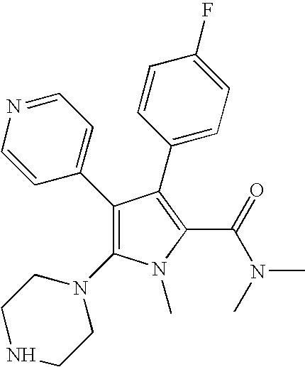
C1(C2=CC=NC=C2)=C(N2CCNCC2)N(C)C(C(=O)N(C)C)=C1C1=CC=C(F)C=C1
